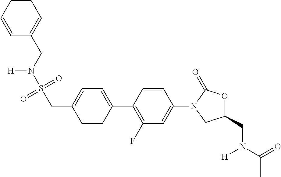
C1=CC(C2=C(F)C=C(N3CC(CN(C(C)=O)[H])OC3=O)C=C2)=CC=C1CS(=O)(=O)N(CC1=CC=CC=C1)[H]
